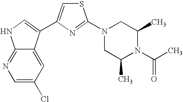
C1=C(Cl)C=C2C(=N1)NC=C2C1=CSC(N2CC(C)N(C(C)=O)C(C)C2)=N1
